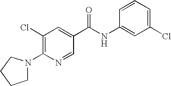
C1(Cl)=C(N2CCCC2)N=CC(C(NC2=CC(Cl)=CC=C2)=O)=C1
